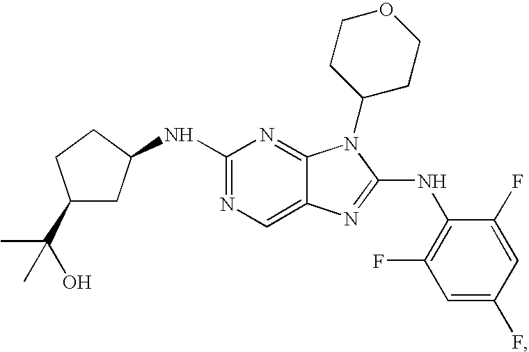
N1=C(NC2CCC(C(C)(C)O)C2)N=C2C(=C1)N=C(NC1=C(F)C=C(F)C=C1F)N2C1CCOCC1
